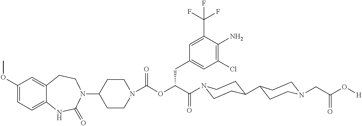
C1(OC)=CC=C2C(=C1)CCN(C1CCN(C(=O)OC(C(=O)N3CCC(C4CCN(CC(O[H])=O)CC4)CC3)CC3=CC(Cl)=C(N)C(C(F)(F)F)=C3)CC1)C(=O)N2
